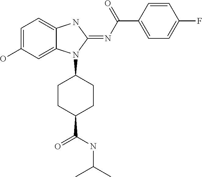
C1=CC(C(N=C2N(C3CCC(C(NC(C)C)=O)CC3)C3=CC(O)=CC=C3N2)=O)=CC=C1F
